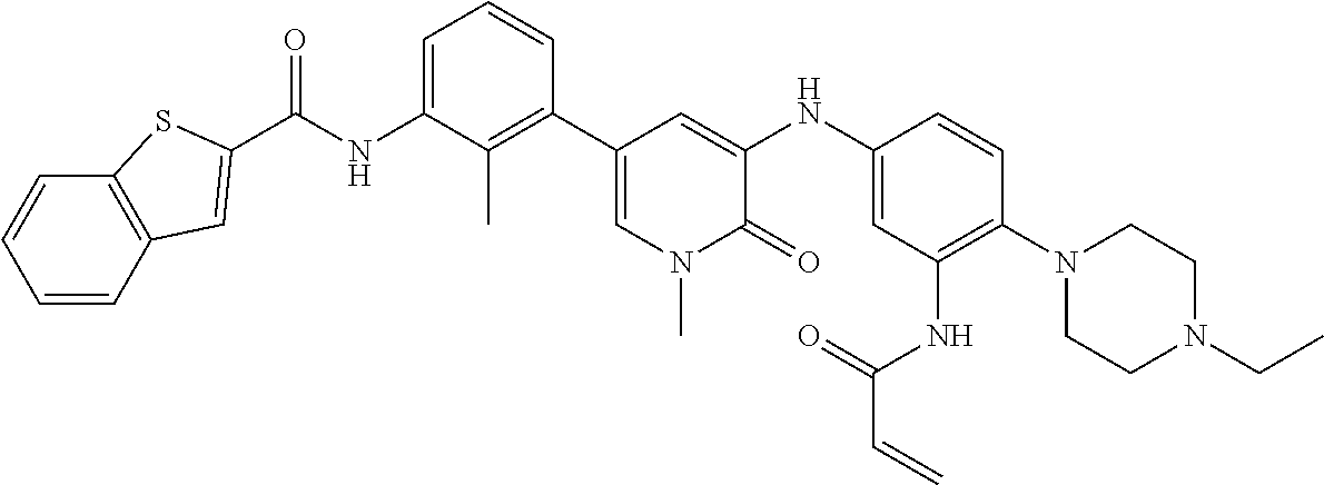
C(NC1=CC=CC(C2=CN(C)C(=O)C(NC3=CC(NC(C=C)=O)=C(N4CCN(CC)CC4)C=C3)=C2)=C1C)(=O)C1=CC2=C(C=CC=C2)S1
